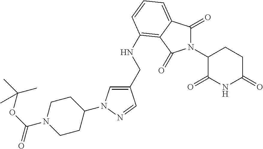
C1(CNC2=C3C(=CC=C2)C(=O)N(C2C(=O)NC(=O)CC2)C3=O)=CN(C2CCN(C(=O)OC(C)(C)C)CC2)N=C1
